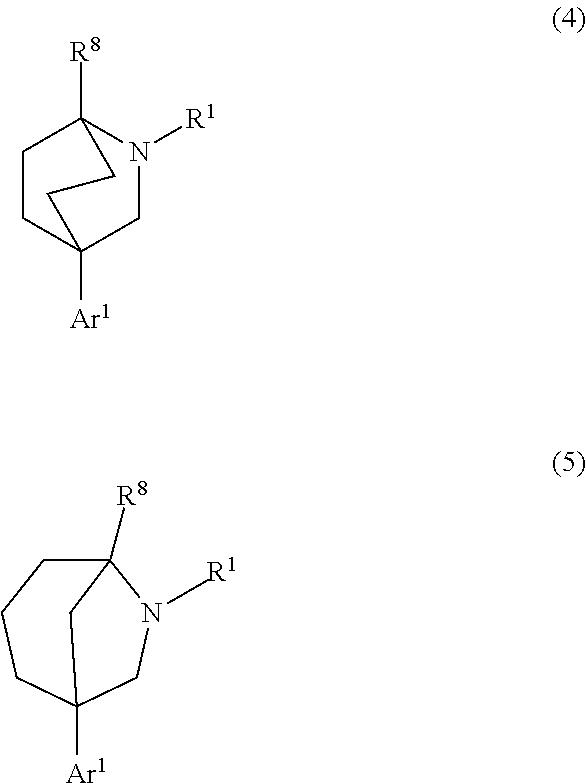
[Ar1]C12CN(C)C([R8])(CCC1)C2.[R1].C1CC2([Ar1])CN([R1])C1([R8])CC2
